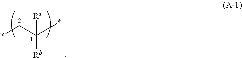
*CC(*)([Rx])[Rb]
